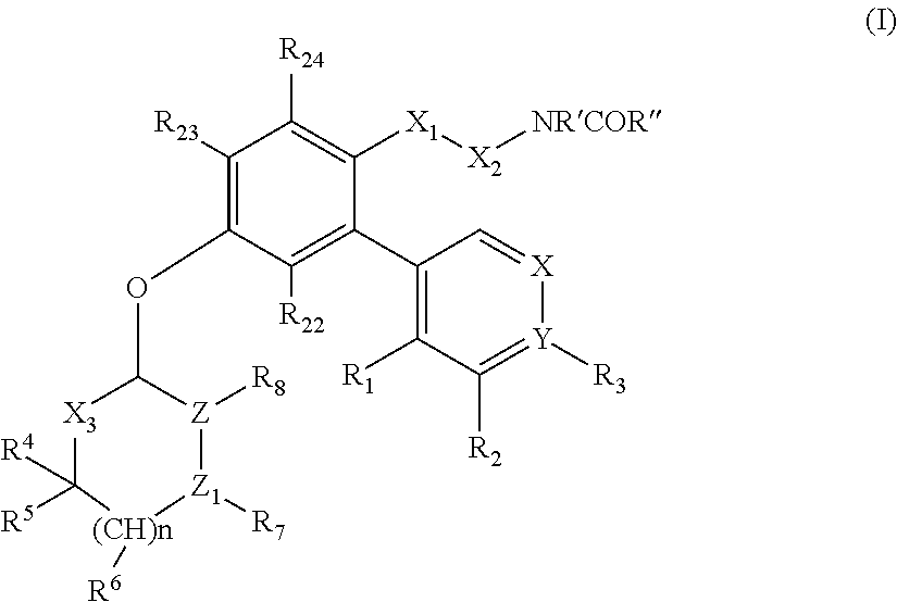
C1([R23])=C(OC2[X3]C([R5])([R4])[(CH)n]([R6])[Z1]([R7])[Z]2[R8])C([R22])=C(C2=C([R1])C([R2])=[Y]([R3])[X]=C2)C([X1][X2][NRCOR])=C1[R24]
